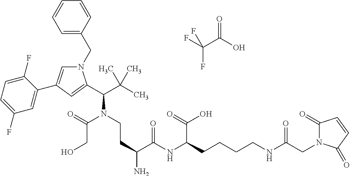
FC(C(O)=O)(F)F.N1(CC2=CC=CC=C2)C=C(C2=CC(F)=CC=C2F)C=C1C(C(C)(C)C)N(CCC(N)C(NC(CCCCNC(CN1C(=O)C=CC1=O)=O)C(=O)O)=O)C(=O)CO
